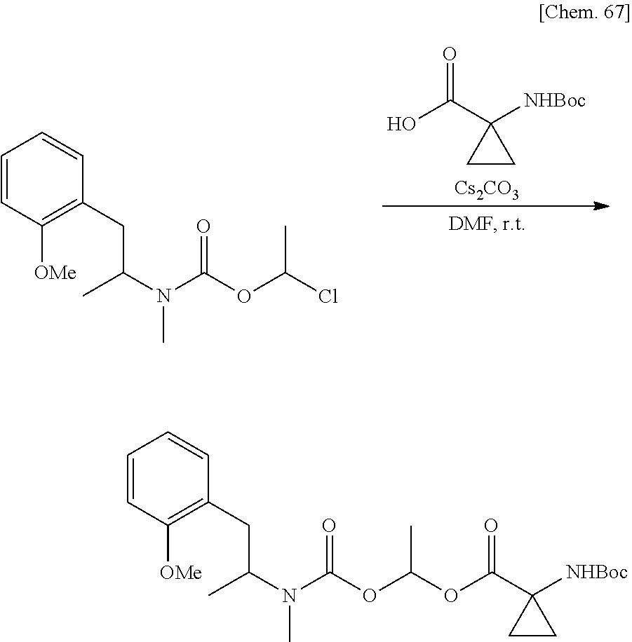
C1(C(O)=O)([NHBoc])CC1.[Cs2CO3].N(C)(C(CC1=C([OMe])C=CC=C1)C)C(OC(Cl)C)=O.N(C)(C(CC1=C([OMe])C=CC=C1)C)C(OC(OC(C1([NHBoc])CC1)=O)C)=O
